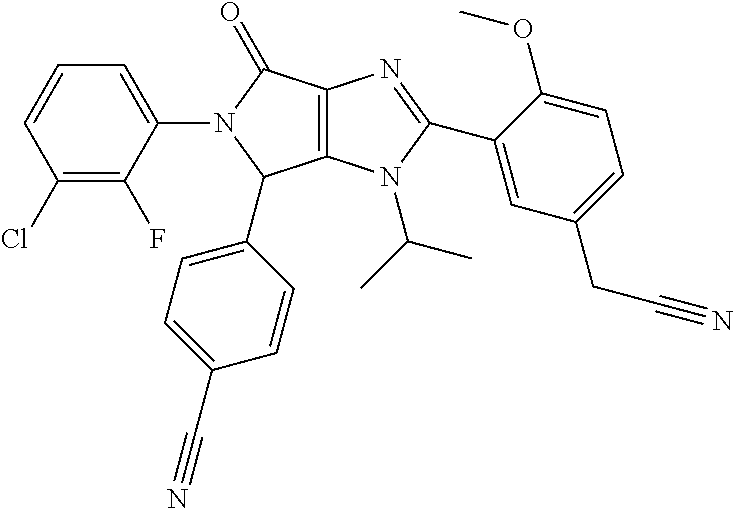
C12=C(N(C(C)C)C(C3=CC(CC#N)=CC=C3OC)=N1)C(C1=CC=C(C#N)C=C1)N(C1=CC=CC(Cl)=C1F)C2=O
